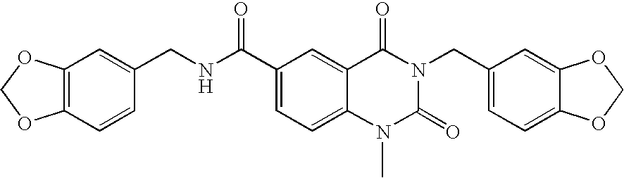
C1=CC(CNC(C2=CC=C3C(=C2)C(=O)N(CC2=CC=C4C(=C2)OCO4)C(=O)N3C)=O)=CC2=C1OCO2
